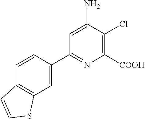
C1=C(C2=NC([COOH])=C(Cl)C(N)=C2)C=CC2=C1SC=C2
